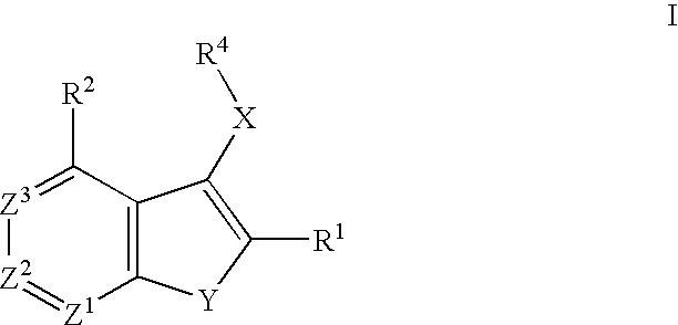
[Z3]1=C([R2])C2=C([Z1]=[Z2]1)[Y]C([R1])=C2[X][R4]
